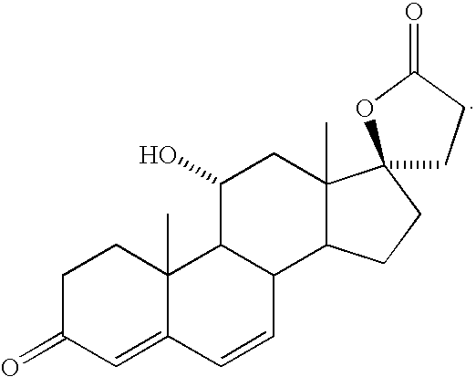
C1C(=O)C=C2C(C)(C1)C1C(C=C2)C2C(C)(CC1O)C1(CC2)CCC(=O)O1
